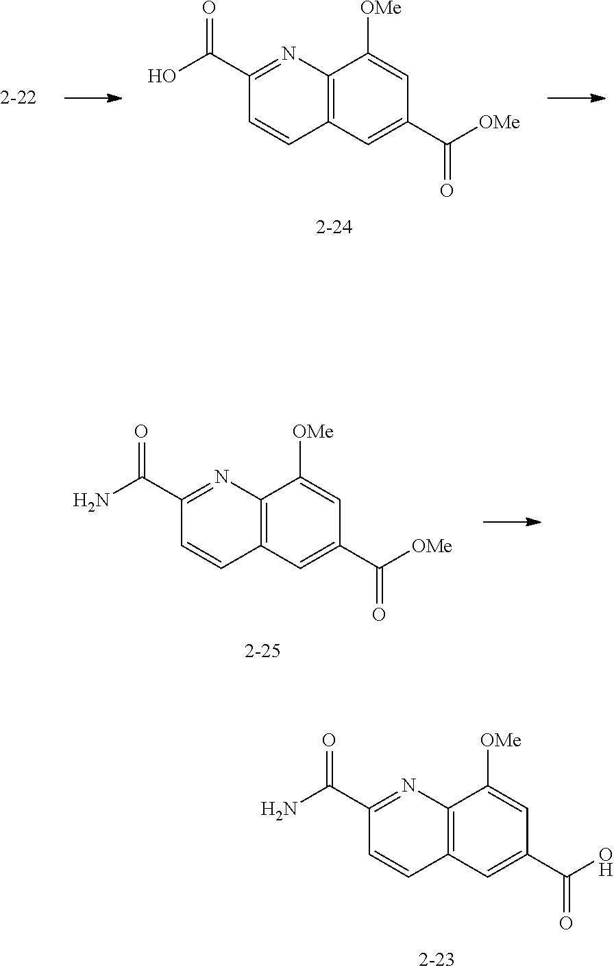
C1(C(=O)[OMe])=CC2=C(C([OMe])=C1)N=C(C(=O)N)C=C2.C1(C(=O)O)=CC2=C(C([OMe])=C1)N=C(C(=O)N)C=C2.C1(C(=O)[OMe])=CC2=C(C([OMe])=C1)N=C(C(=O)O)C=C2
